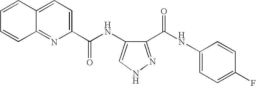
C12=CC=C(C(NC3=CNN=C3C(NC3=CC=C(F)C=C3)=O)=O)N=C1C=CC=C2
